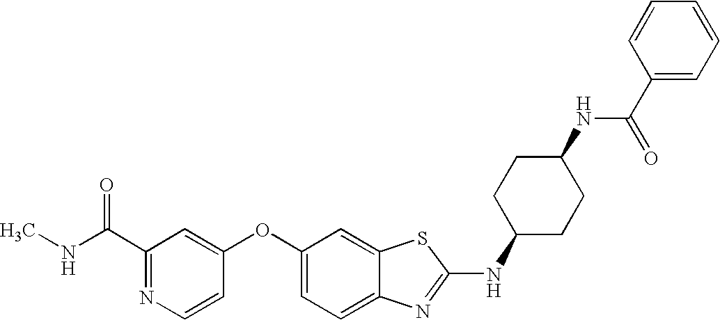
N1=C(C(=O)NC)C=C(OC2=CC=C3C(=C2)SC(NC2CCC(NC(=O)C4=CC=CC=C4)CC2)=N3)C=C1
